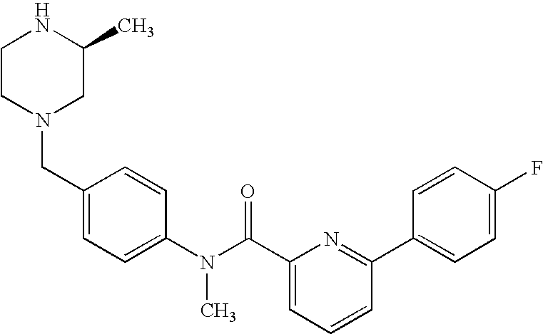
C1CN(CC2=CC=C(N(C(C3=CC=CC(C4=CC=C(F)C=C4)=N3)=O)C)C=C2)CC(C)N1
